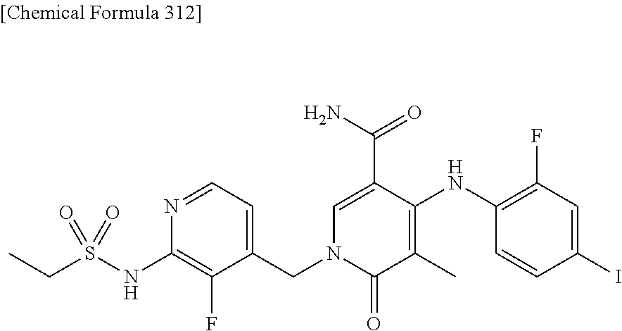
C1(C)=C(NC2=C(F)C=C(I)C=C2)C(C(N)=O)=CN(CC2=CC=NC(NS(CC)(=O)=O)=C2F)C1=O
